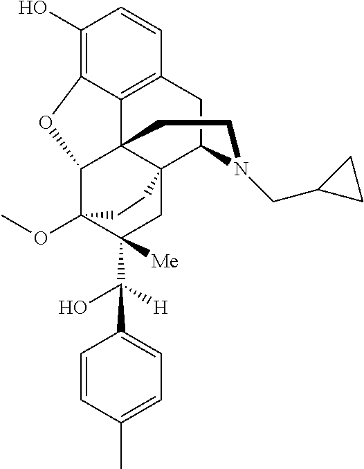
C1(O)=C2C3=C(C=C1)CC1C45C3(C(C(OC)(C(C(O)([H])C3=CC=C(C)C=C3)([Me])C4)CC5)O2)CCN1CC1CC1
